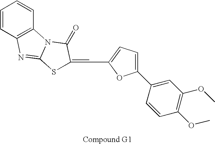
C1=CC2=C(C=C1)N1C(=N2)SC(=CC2=CC=C(C3=CC(OC)=C(OC)C=C3)O2)C1=O
